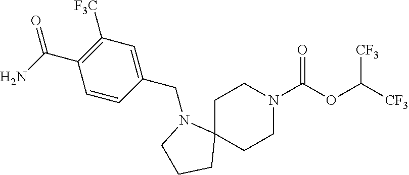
C1C2(CCN(C(OC([CF3])[CF3])=O)C1)N(CC1=CC([F3C])=C(C(N)=O)C=C1)CCC2
